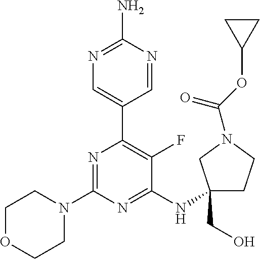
N1=C(N)N=CC(C2=C(F)C(NC3(CO)CCN(C(OC4CC4)=O)C3)=NC(N3CCOCC3)=N2)=C1
